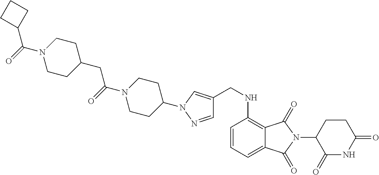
C1CC(CC(=O)N2CCC(N3C=C(CNC4=C5C(=CC=C4)C(=O)N(C4C(=O)NC(=O)CC4)C5=O)C=N3)CC2)CCN1C(C1CCC1)=O
